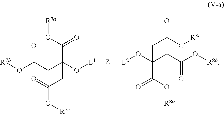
[R7b]OC(CC(O[L1][Z][L2]OC(CC(O[R8b])=O)(C(O[R8a])=O)CC(O[R8c])=O)(C(O[R7a])=O)CC(=O)O[R7c])=O
